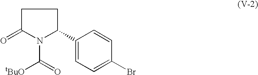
O=C1N(C([tBuO])=O)C(C2=CC=C(Br)C=C2)CC1
